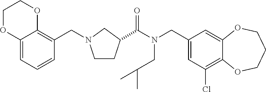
C1(CN(C(=O)C2CCN(CC3=C4C(=CC=C3)OCCO4)C2)CC(C)C)=CC(Cl)=C2C(=C1)OCCCO2
